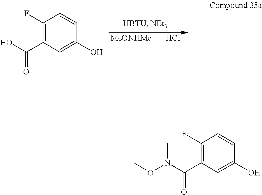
[MeONHMe]Cl.OC(C1=C(F)C=CC(O)=C1)=O.N(C(C1=C(F)C=CC(O)=C1)=O)(OC)C
